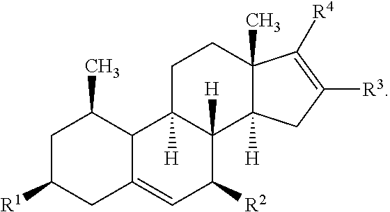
C1C([R1])CC2=CC([R2])C3([H])C([H])(C2C1C)CCC1(C)C3([H])CC([R3])=C1[R4]
